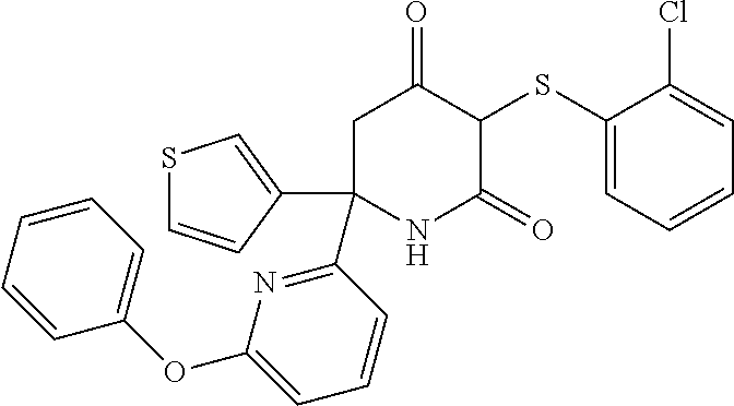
C1C(C2=CSC=C2)(C2=NC(OC3=CC=CC=C3)=CC=C2)NC(=O)C(SC2=CC=CC=C2Cl)C1=O
